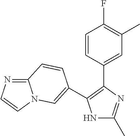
N1C(C)=NC(C2=CC(C)=C(F)C=C2)=C1C1=CN2C(=NC=C2)C=C1
